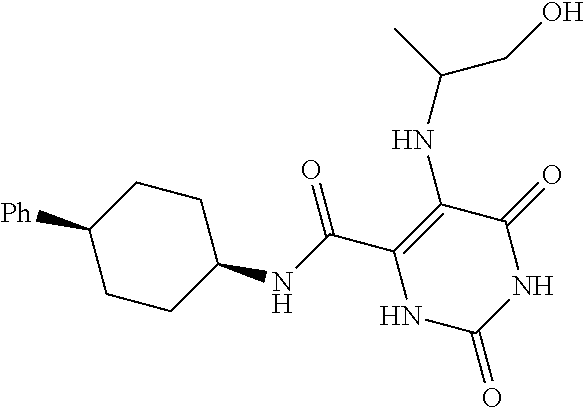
C(C1=C(NC(CO)C)C(=O)NC(=O)N1)(=O)NC1CCC([Ph])CC1
